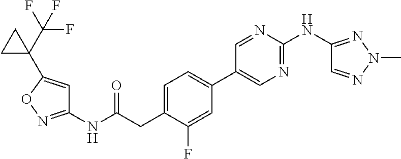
C1=C(CC(NC2=NOC(C3(C(F)(F)F)CC3)=C2)=O)C(F)=CC(C2=CN=C(NC3=NN(C)N=C3)N=C2)=C1
